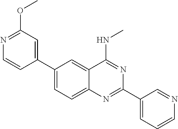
C1(C2=CC(OC)=NC=C2)=CC=C2C(=C1)C(NC)=NC(C1=CC=CN=C1)=N2
